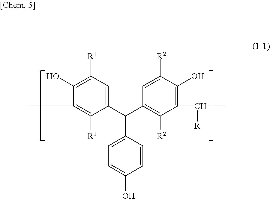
C1(C(C2=C([R2])C(C(C)[R])=C(O)C([R2])=C2)C2=CC=C(O)C=C2)=CC([R1])=C(O)C(C)=C1[R1]
